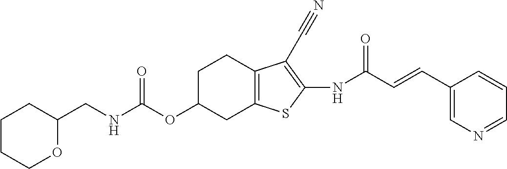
C(NC(OC1CC2=C(CC1)C(C#N)=C(NC(C=CC1=CN=CC=C1)=O)S2)=O)C1CCCCO1
